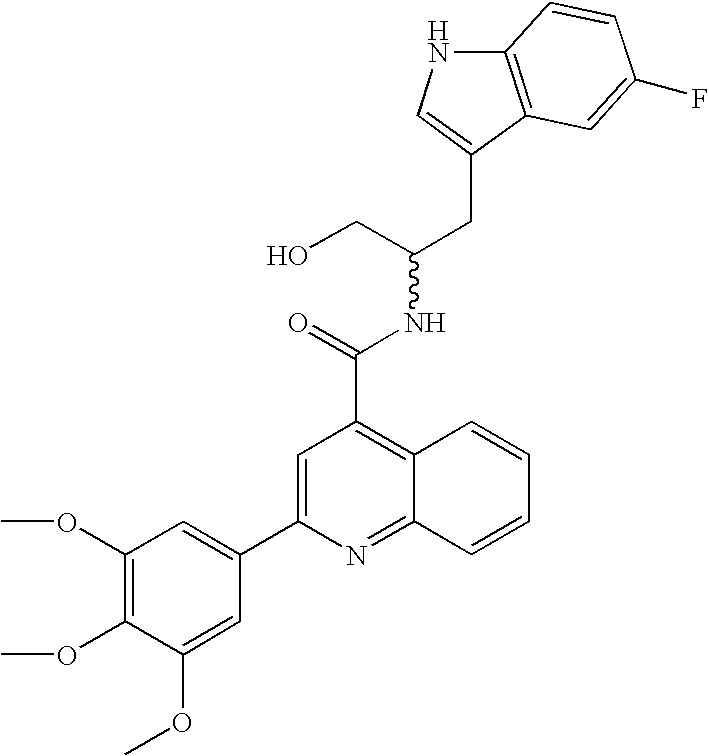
C12=C(C(CC(CO)NC(C3=C4C(=NC(C5=CC(OC)=C(OC)C(OC)=C5)=C3)C=CC=C4)=O)=CN1)C=C(F)C=C2
